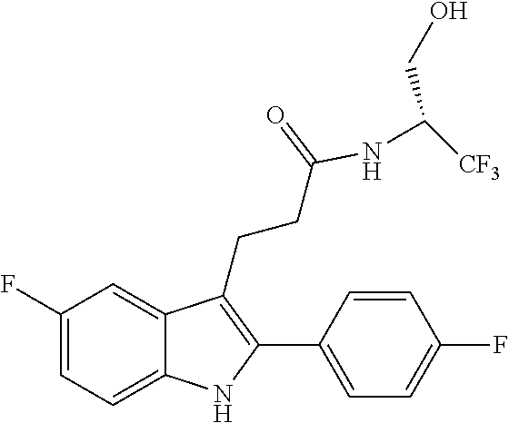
C1=C2C(CCC(=O)NC([CF3])CO)=C(C3=CC=C(F)C=C3)NC2=CC=C1F
